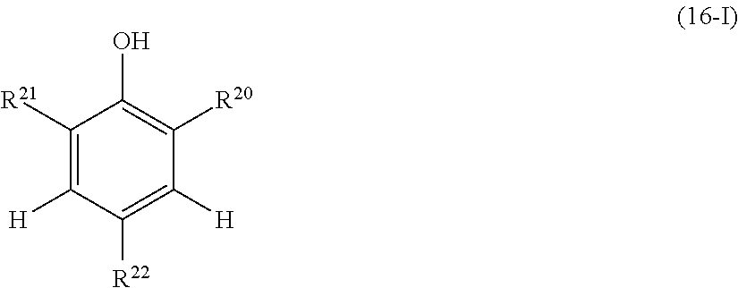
C1([R21])=C([H])C([R22])=C([H])C([R20])=C1O
